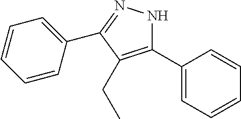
C1=CC(C2=NNC(C3=CC=CC=C3)=C2CC)=CC=C1
